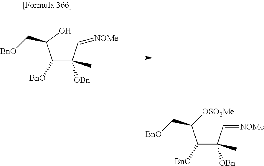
C(C(C=[NOMe])([OBn])C)(C([OSO2Me])C[BnO])[BnO].C(C(C=[NOMe])([OBn])C)(C(O)C[BnO])[BnO]
